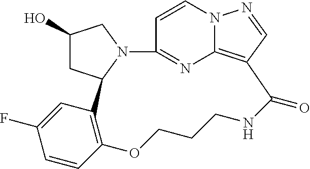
C1(O)CC2N(C1)C1=NC3=C(C=NN3C=C1)C(=O)NCCCOC1=C2C=C(F)C=C1
